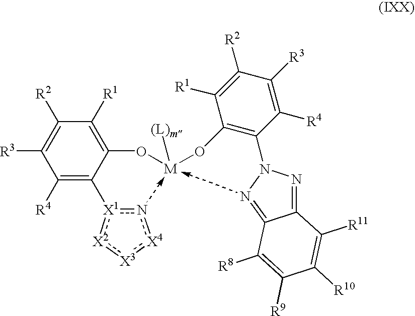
C1([R4])=C([X1]2n[X4]:[X3]:[X2]:2)C(O[M]([(L)m])OC2=C(N3N=C4C(=N3)C([R8])=C([R9])C([R10])=C4[R11])C([R4])=C([R3])C([R2])=C2[R1])=C([R1])C([R2])=C1[R3]
